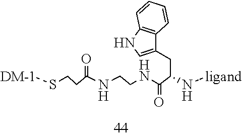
C(NCCNC(C(N[ligand])CC1=CNC2=C1C=CC=C2)=O)(CCS[DM-1])=O
